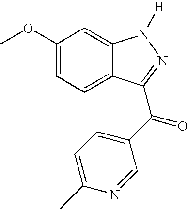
C1(OC)=CC=C2C(=C1)N([H])N=C2C(=O)C1=CC=C(C)N=C1
